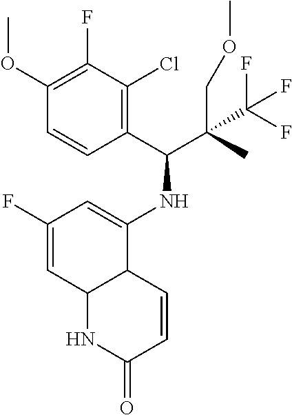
C1(F)=CC2C(C(NC(C(C)(COC)C(F)(F)F)C3=C(Cl)C(F)=C(OC)C=C3)=C1)C=CC(=O)N2
